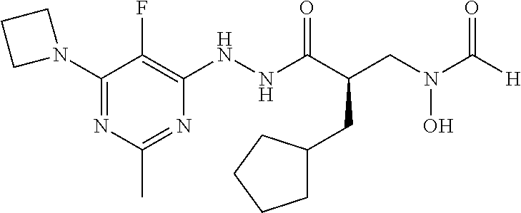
N(C(C(CN(C([H])=O)O)CC1CCCC1)=O)NC1=C(F)C(N2CCC2)=NC(C)=N1
